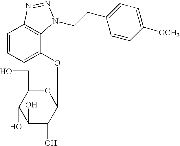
C1=CC=C(OC2OC(CO)C(O)C(O)C2O)C2=C1N=NN2CCC1=CC=C([OCH3])C=C1
